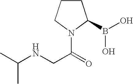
C(NCC(=O)N1C(B(O)O)CCC1)(C)C
